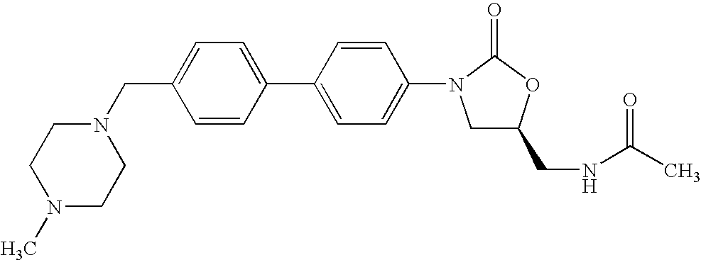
C1(CN2CCN(C)CC2)=CC=C(C2=CC=C(N3C(=O)OC(CNC(C)=O)C3)C=C2)C=C1
